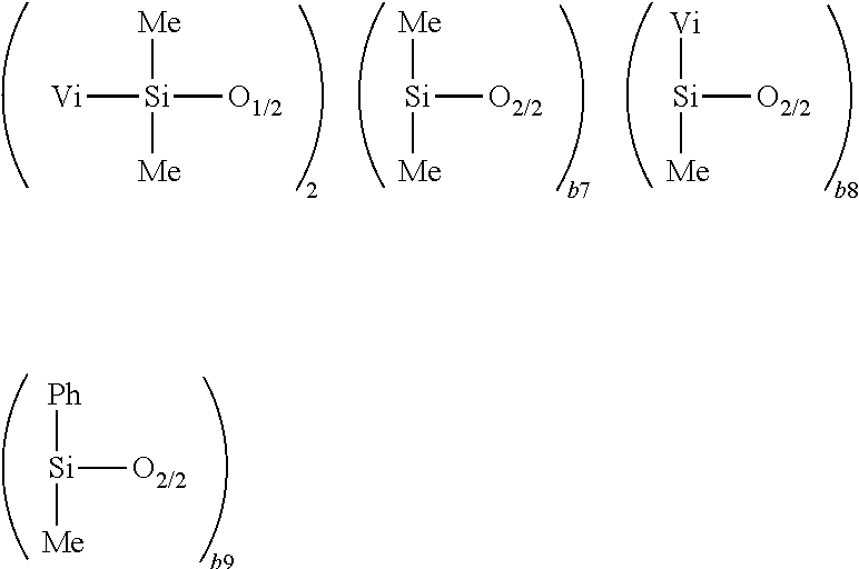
[Si]([O2/2])([Ph])[Me].[Vi][Si]([O1/2])([Me])[Me].[Si]([O2/2])([Me])[Me].[Si]([O2/2])([Vi])[Me]
